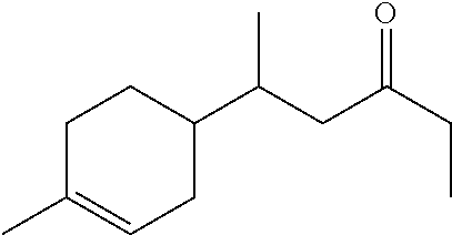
C1C(C)=CCC(C(CC(CC)=O)C)C1
